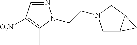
N1=CC([O2N])=C(C)N1CCN1CC2C(C1)C2
